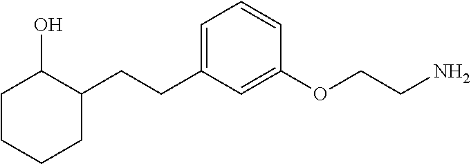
C1=C(CCC2C(O)CCCC2)C=C(OCCN)C=C1
